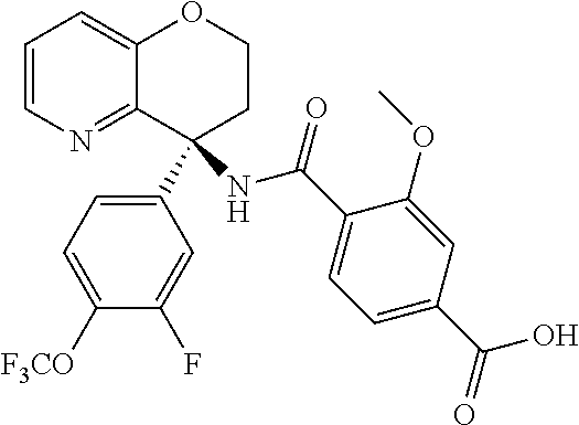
C1=CN=C2C(=C1)OCCC2(C1=CC=C([F3CO])C(F)=C1)NC(=O)C1=CC=C(C(=O)O)C=C1OC
